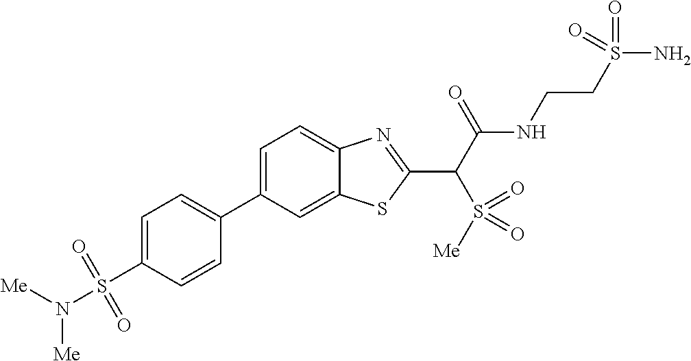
C1=C(S(N([Me])[Me])(=O)=O)C=CC(C2=CC=C3C(=C2)SC(C(C(NCCS(N)(=O)=O)=O)S([Me])(=O)=O)=N3)=C1
